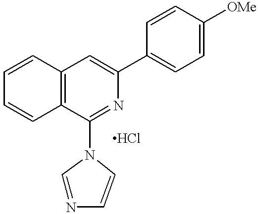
C1=CC2=C(C=C1)C(N1C=NC=C1)=NC(C1=CC=C([OMe])C=C1)=C2
